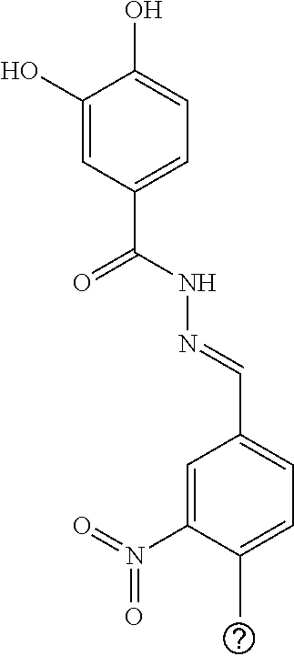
C1(O)=CC(C(=O)NN=CC2=CC=C(C)C(N(=O)=O)=C2)=CC=C1O
